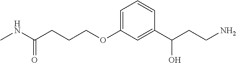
C(COC1=CC=CC(C(CCN)O)=C1)CC(NC)=O
